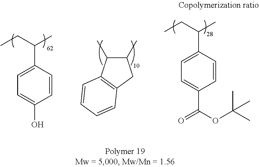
C1(C)C(C)C2=C(C1)C=CC=C2.C1=CC(C(CC)C)=CC=C1C(=O)OC(C)(C)C.C1=CC(C(CC)C)=CC=C1O
